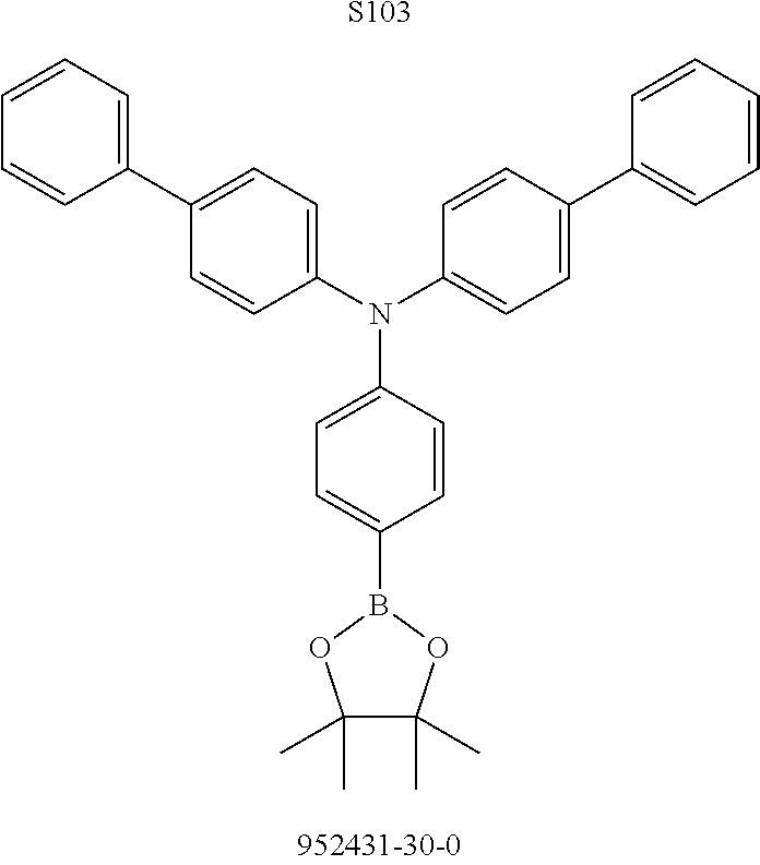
[S103].C1(C)(C)C(C)(C)OB(C2=CC=C(N(C3=CC=C(C4=CC=CC=C4)C=C3)C3=CC=C(C4=CC=CC=C4)C=C3)C=C2)O1
